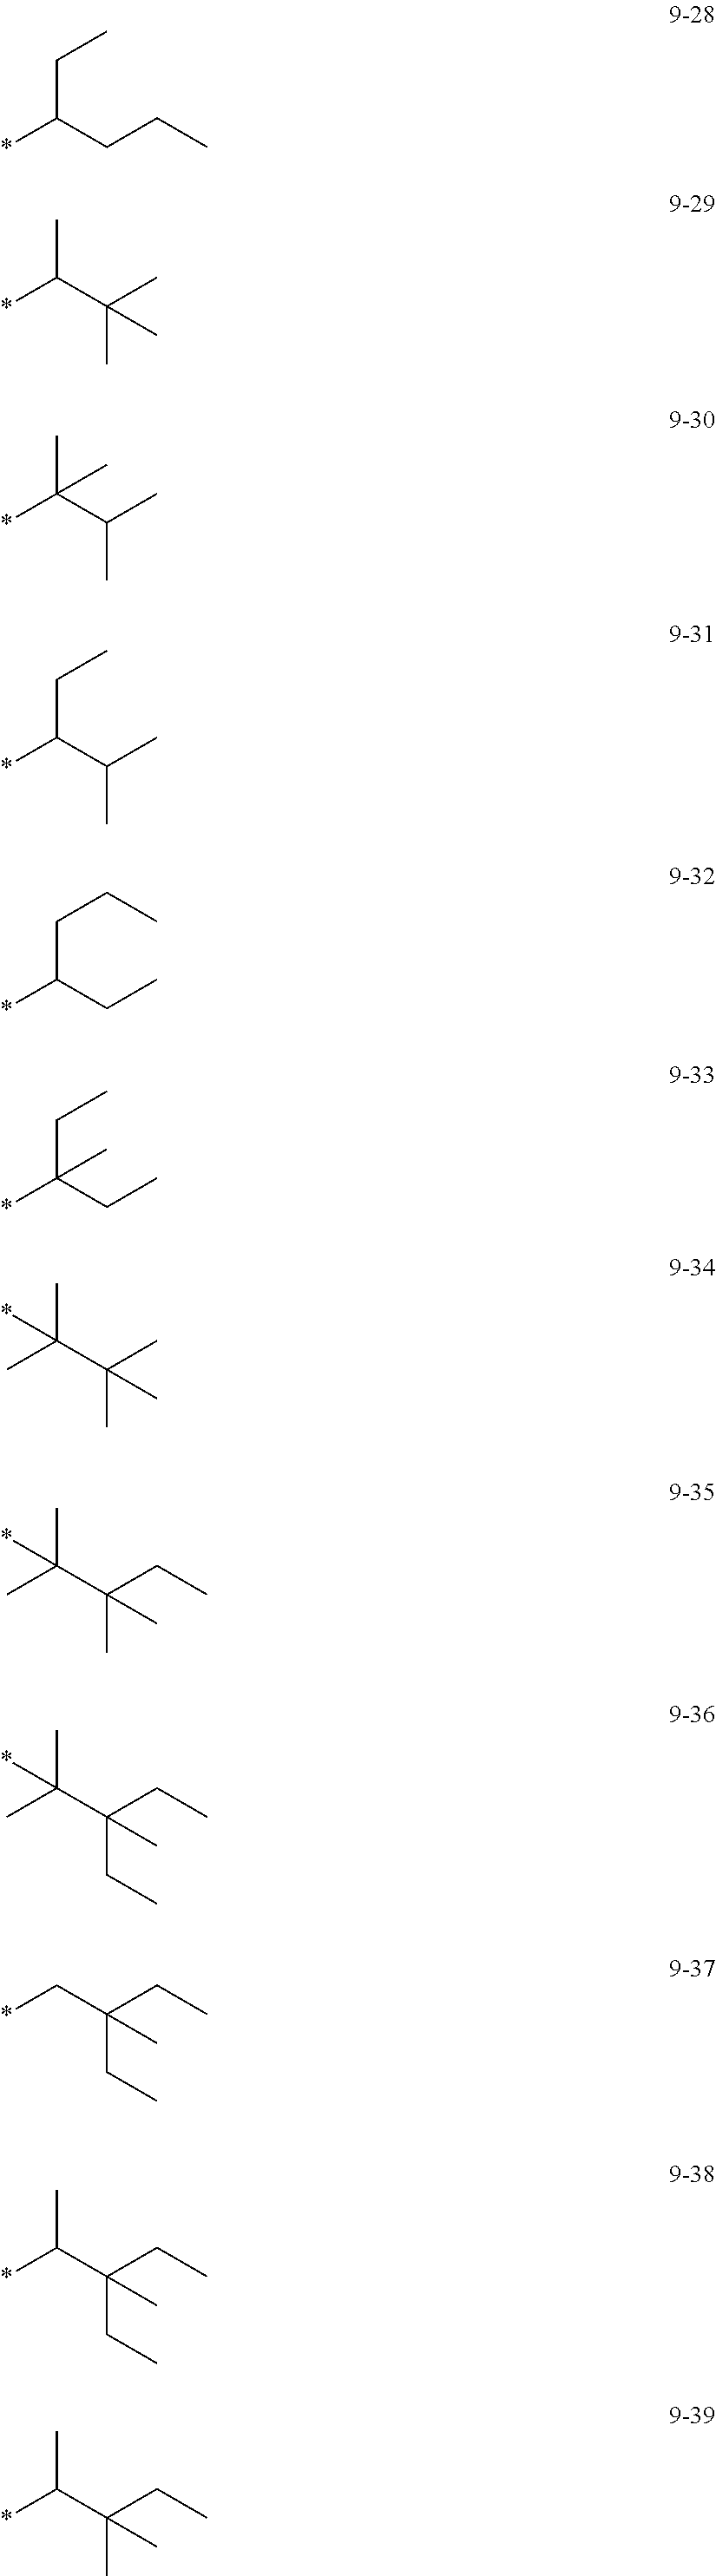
*C(CCC)CC.*C(C(C)(C)C)C.*C(C(C)C)(C)C.*C(C(C)C)CC.*C(CC)CCC.*C(CC)(CC)C.CC(C(C)(C)C)(C)*.CC(C(CC)(C)C)(C)*.CC(C(CC)(CC)C)(C)*.C(C(CC)(CC)C)*.C(C(CC)(CC)C)(*)C.C(C(CC)(C)C)(*)C
